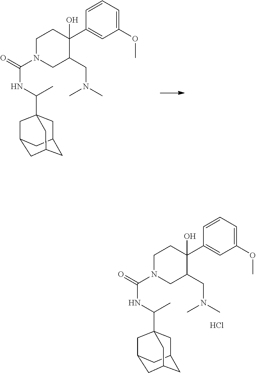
C1(OC)=CC=CC(C2(O)CCN(C(=O)NC(C34CC5CC(CC(C3)C5)C4)C)CC2CN(C)C)=C1.C1(OC)=CC=CC(C2(O)CCN(C(=O)NC(C34CC5CC(CC(C3)C5)C4)C)CC2CN(C)C)=C1.Cl
